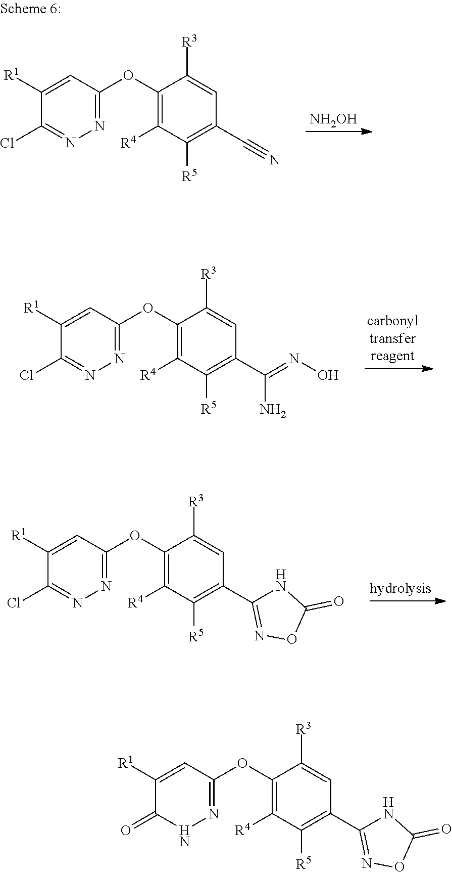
[NH2OH].N1=C(OC2=C([R4])C([R5])=C(C#N)C=C2[R3])C=C([R1])C(Cl)=N1.N1=C(OC2=C([R4])C([R5])=C(C(=NO)N)C=C2[R3])C=C([R1])C(Cl)=N1.N1=C(OC2=C([R4])C([R5])=C(C3=NOC(=O)N3)C=C2[R3])C=C([R1])C(Cl)=N1.N1=C(OC2=C([R4])C([R5])=C(C3=NOC(=O)N3)C=C2[R3])C=C([R1])C(=O)N1
